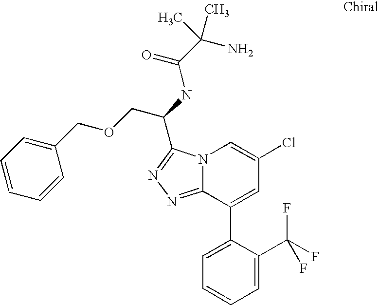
C12=NN=C(C(NC(C(N)(C)C)=O)COCC3=CC=CC=C3)N1C=C(Cl)C=C2C1=CC=CC=C1C(F)(F)F
